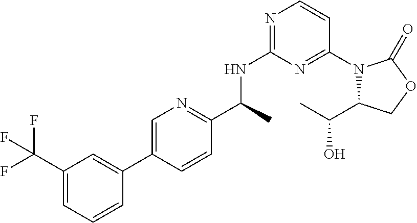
C1(C(C)NC2=NC=CC(N3C(C(O)C)COC3=O)=N2)=NC=C(C2=CC(C(F)(F)F)=CC=C2)C=C1
